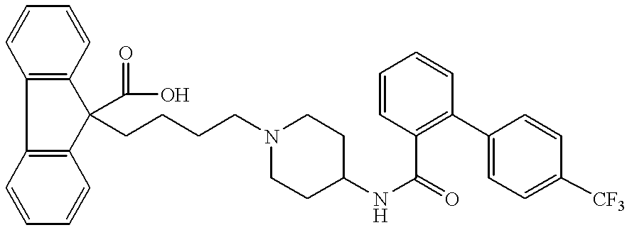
C12=C(C3=C(C1(C(O)=O)CCCCN1CCC(NC(=O)C4=C(C5=CC=C([CF3])C=C5)C=CC=C4)CC1)C=CC=C3)C=CC=C2
